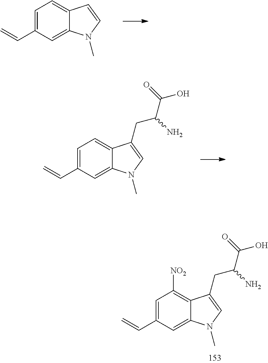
C1=C(C=C)C=C2C(=C1)C=CN2C.C1=C(C=C)C=C2C(=C1)C(CC(C(=O)O)N)=CN2C.C1=C(C=C)C=C2C(=C1[NO2])C(CC(C(=O)O)N)=CN2C
